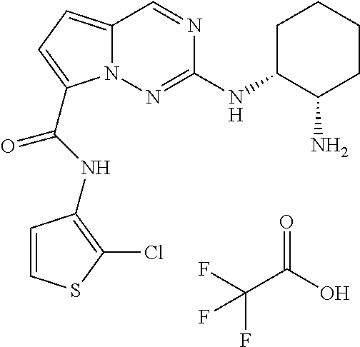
O=C(O)C(F)(F)F.N1=CC2=CC=C(C(NC3=C(Cl)SC=C3)=O)N2N=C1NC1CCCCC1N
